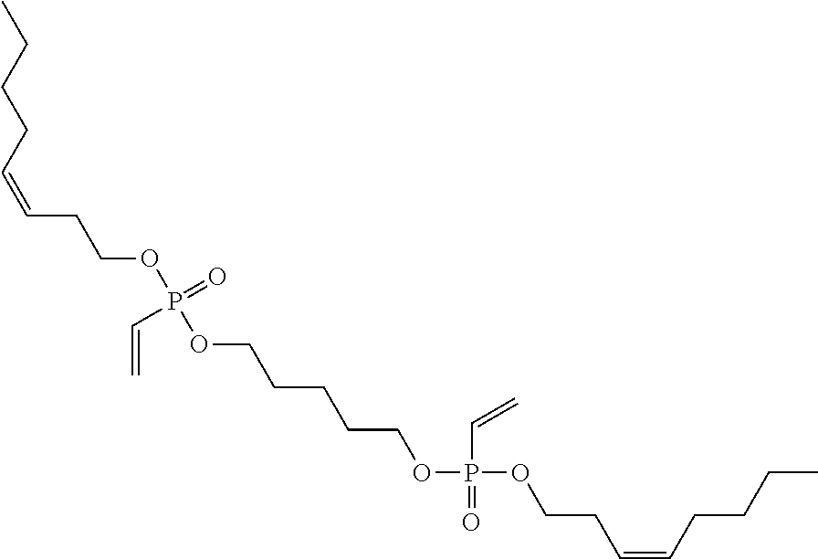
C(CCOP(OCCCCCOP(OCCC=CCCCC)(C=C)=O)(C=C)=O)=CCCCC
